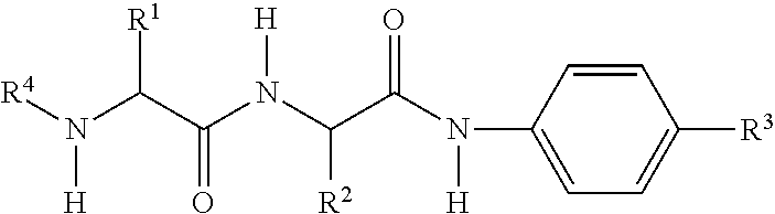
[R4]N(C(C(N(C(C(N([H])C1=CC=C([R3])C=C1)=O)[R2])[H])=O)[R1])[H]
